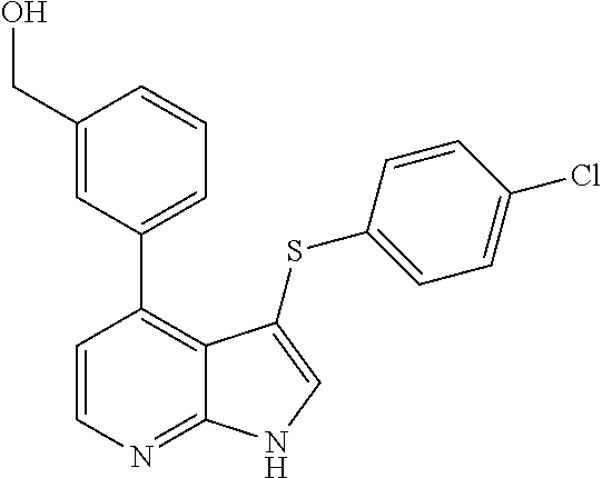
C1(CO)=CC(C2=C3C(=NC=C2)NC=C3SC2=CC=C(Cl)C=C2)=CC=C1
